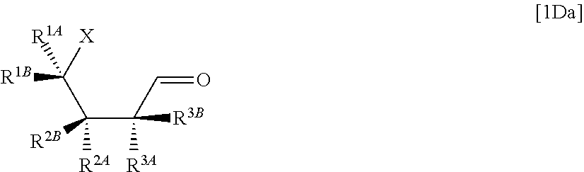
C(=O)C([R3A])([R3B])C(C([X])([R1A])[R1B])([R2B])[R2A]
